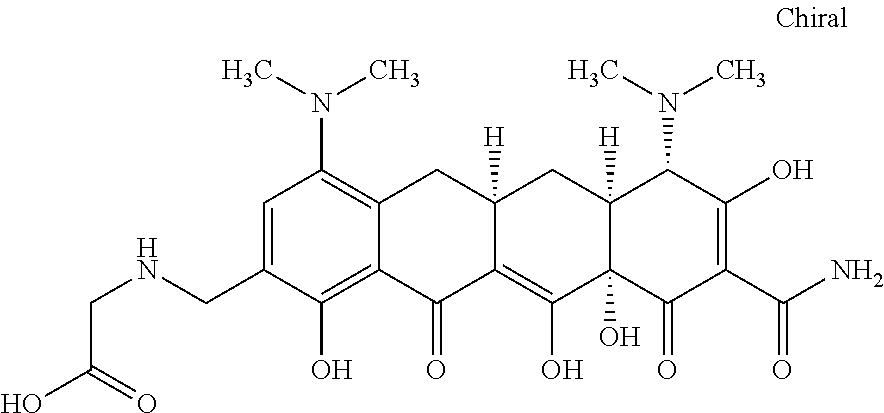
C1=C(CNCC(O)=O)C(O)=C2C(=C1N(C)C)CC1([H])C(=C(O)C3(O)C([H])(C1)C(N(C)C)C(O)=C(C(N)=O)C3=O)C2=O
